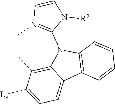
C1=C([LA])C(C)=C2C(=C1)C1=C(N2C2=N(C)C=CN2[R2])C=CC=C1
